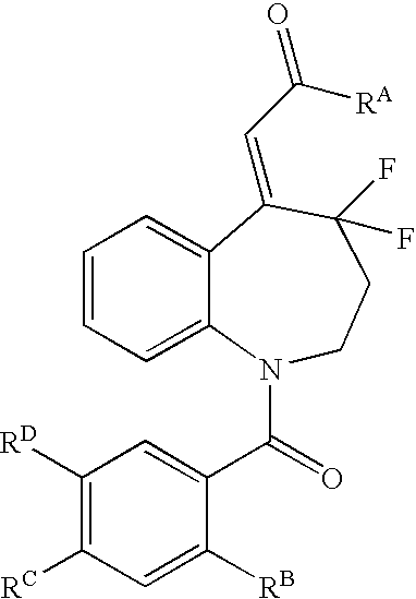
C1([RD])=C([RC])C=C([RB])C(C(N2CCC(F)(F)C(=CC([RA])=O)C3=CC=CC=C23)=O)=C1
